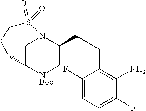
C1C2[NBoc]CC(CCC3=C(N)C(F)=CC=C3F)N1S(=O)(=O)CCC2
